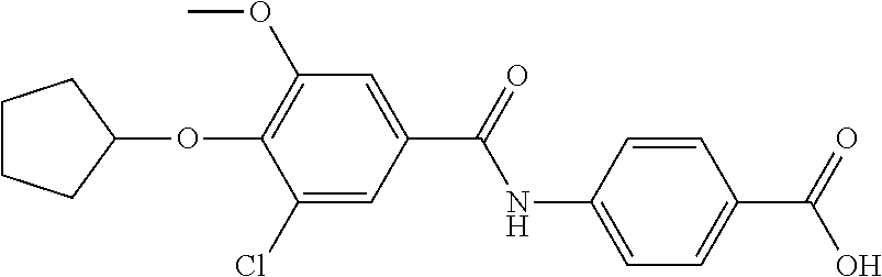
C1=C(NC(=O)C2=CC(OC)=C(OC3CCCC3)C(Cl)=C2)C=CC(C(=O)O)=C1
